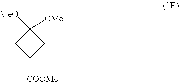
C1([MeO])([OMe])CC([COOMe])C1
